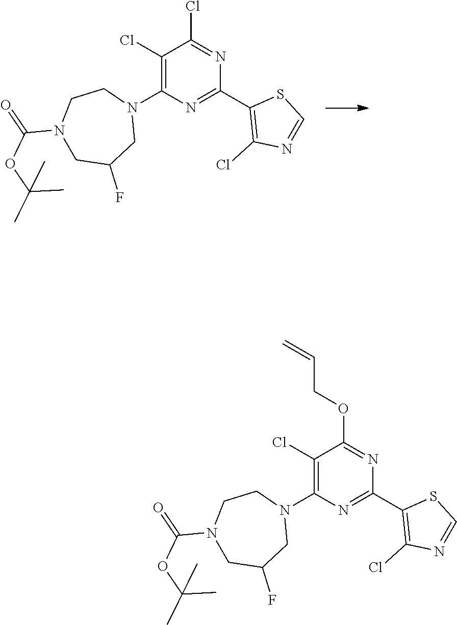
N1=C(OCC=C)C(Cl)=C(N2CC(F)CN(C(=O)OC(C)(C)C)CC2)N=C1C1=C(Cl)N=CS1.N1=C(Cl)C(Cl)=C(N2CC(F)CN(C(=O)OC(C)(C)C)CC2)N=C1C1=C(Cl)N=CS1
